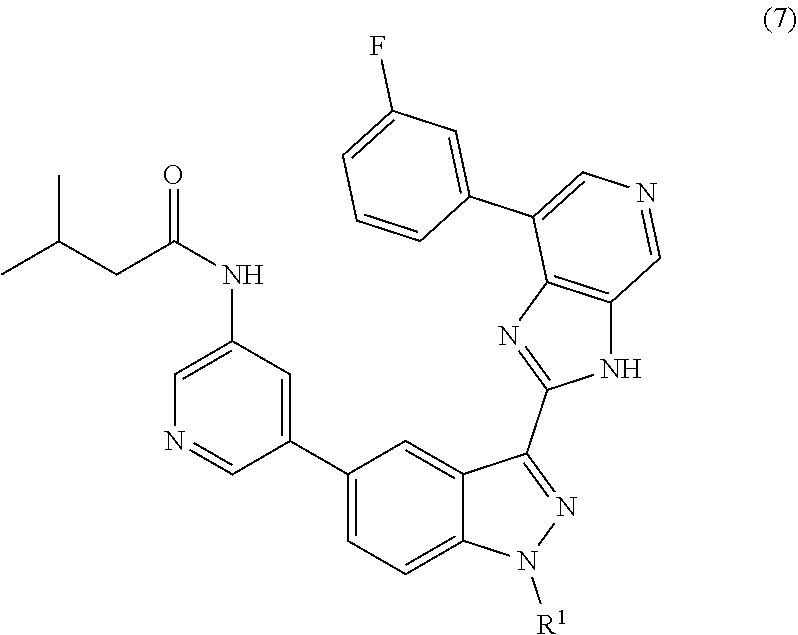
C1=C(F)C=C(C2=CN=CC3=C2N=C(C2=NN([R1])C4=CC=C(C5=CC(NC(CC(C)C)=O)=CN=C5)C=C24)N3)C=C1
